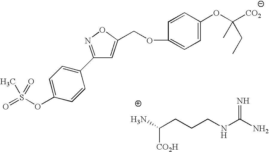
C1=C(OS(=O)(C)=O)C=CC(C2=NOC(COC3=CC=C(OC([CO2])(C)CC)C=C3)=C2)=C1.C(N)([CO2H])CCCNC(N)=N
